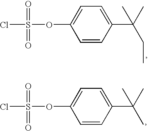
C1=CC(C(C)(C)CC)=CC=C1OS(Cl)(=O)=O.C1=CC(C(C)(C)C)=CC=C1OS(Cl)(=O)=O
